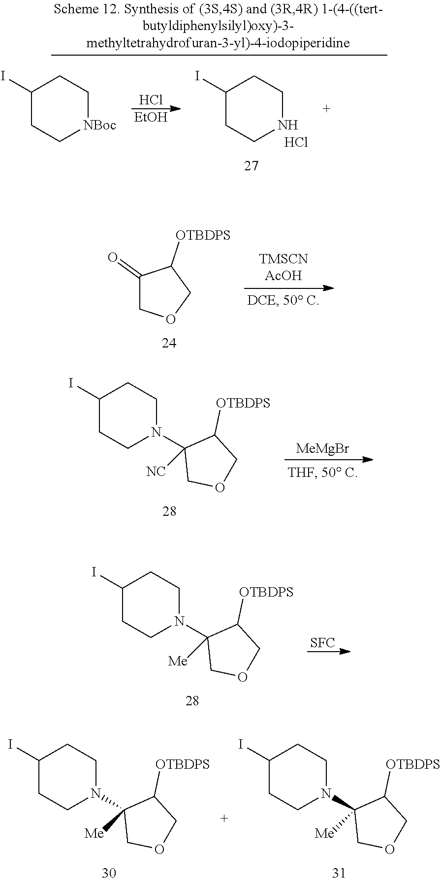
C1(=O)COCC1[OTBDPS].C1(I)CCN(C2([NC])COCC2[OTBDPS])CC1.[MeMgBr].C1(I)CCN(C2([Me])COCC2[OTBDPS])CC1.[SFC].C1(I)CCN(C2([Me])COCC2[OTBDPS])CC1.C1(I)CCN(C2([Me])COCC2[OTBDPS])CC1.Cl.[EtOH].C1(I)CCNCC1.Cl.C1(I)CC[NBoc]CC1
